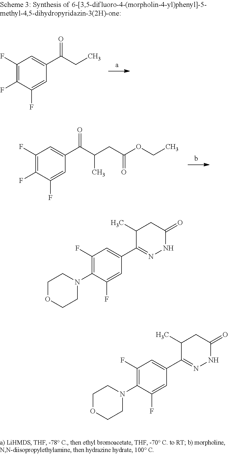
C1(F)=C(F)C(F)=CC(C(CC)=O)=C1.C1(F)=C(F)C(F)=CC(C(C(CC(OCC)=O)C)=O)=C1.C1(F)=C(N2CCOCC2)C(F)=CC(C2=NNC(=O)CC2C)=C1.C1(F)=C(N2CCOCC2)C(F)=CC(C2=NNC(=O)CC2C)=C1
